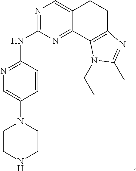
N1=C(NC2=NC=C(N3CCNCC3)C=C2)N=C2C(=C1)CCC1=C2N(C(C)C)C(C)=N1
